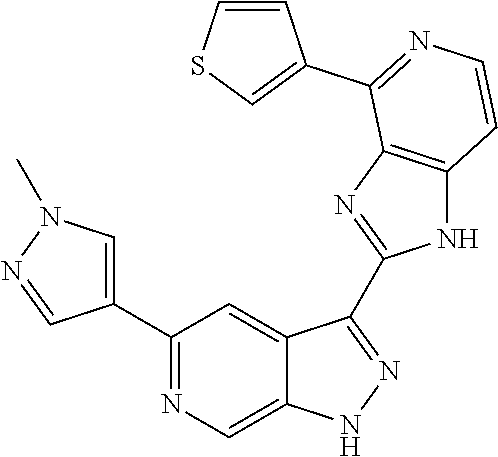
C1(C2=NC=C3C(=C2)C(C2=NC4=C(N2)C=CN=C4C2=CSC=C2)=NN3)=CN(C)N=C1
